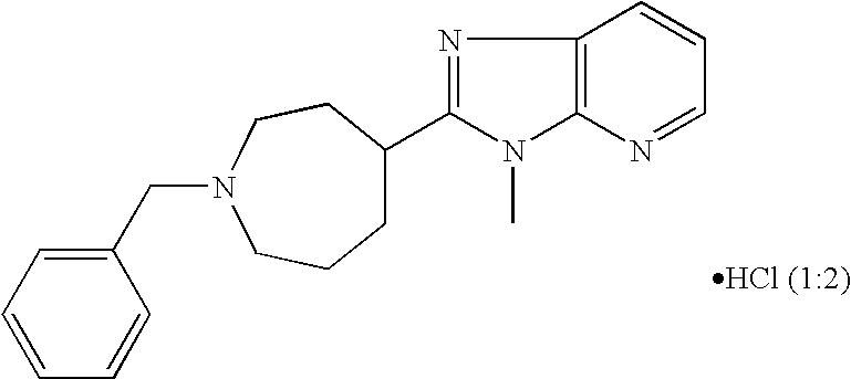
N1=C(C2CCCN(CC3=CC=CC=C3)CC2)N(C)C2=C1C=CC=N2
